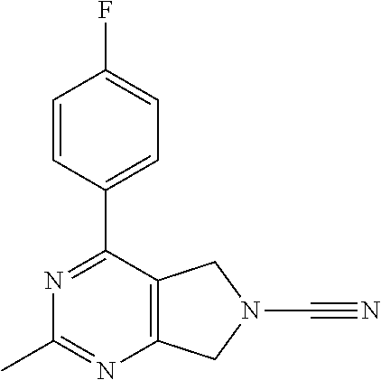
C1(C2=NC(C)=NC3=C2CN(C#N)C3)=CC=C(F)C=C1
